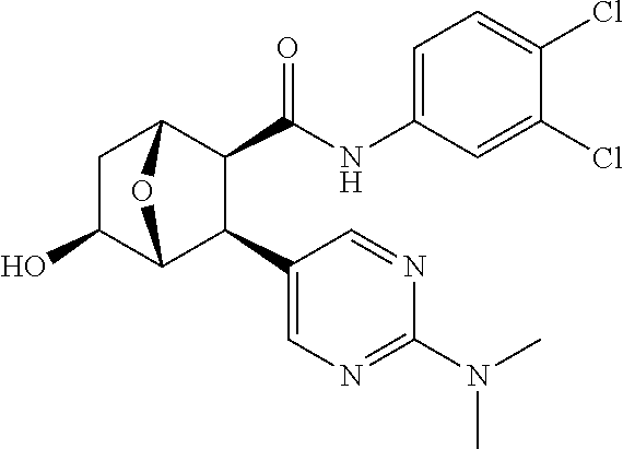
C1C(O)C2C(C3=CN=C(N(C)C)N=C3)C(C(NC3=CC=C(Cl)C(Cl)=C3)=O)C1O2
